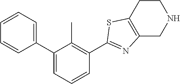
C1=CC=C(C2=CC=CC(C3=NC4=C(CCNC4)S3)=C2C)C=C1
